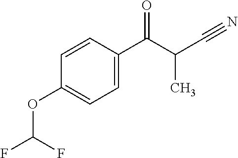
C1=CC(C(C(C#N)C)=O)=CC=C1OC(F)F
